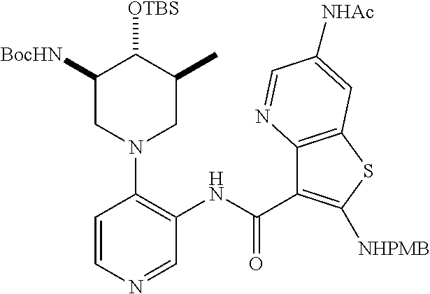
C1([BocHN])CN(C2=C(NC(=O)C3=C([NHPMB])SC4=C3N=CC([NHAc])=C4)C=NC=C2)CC(C)C1[OTBS]
